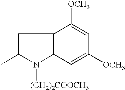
C1=C(C)N([(CH2)2COOCH3])C2=C1C([OCH3])=CC([OCH3])=C2
